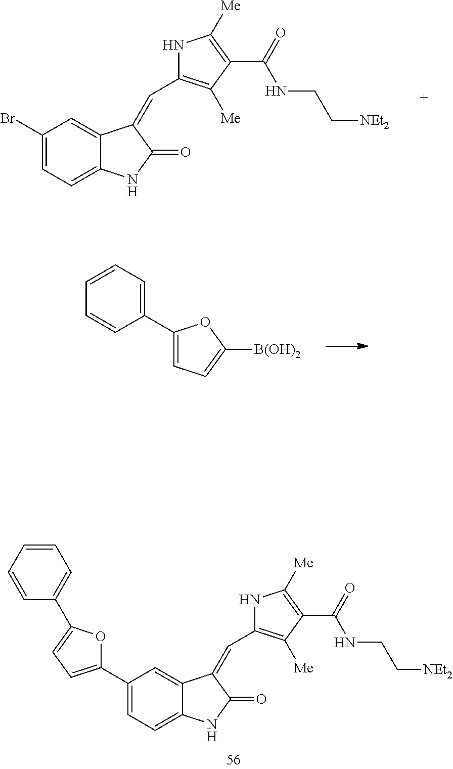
C1(C2=CC=CC=C2)=CC=C([B(OH)2])O1.C1(Br)=CC=C2C(=C1)C(=CC1=C([Me])C(C(=O)NCC[NEt2])=C([Me])N1)C(=O)N2.C1(C2=CC=C(C3=CC=CC=C3)O2)=CC=C2C(=C1)C(=CC1=C([Me])C(C(=O)NCC[NEt2])=C([Me])N1)C(=O)N2
